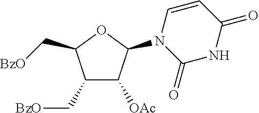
C1(C[BzO])C([OAc])C(N2C(=O)NC(=O)C=C2)OC1C[BzO]
